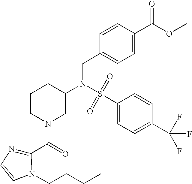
S(=O)(N(CC1=CC=C(C(OC)=O)C=C1)C1CN(C(C2=NC=CN2CCCC)=O)CCC1)(C1=CC=C(C(F)(F)F)C=C1)=O
